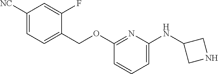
C1([NC])=CC=C(COC2=NC(NC3CNC3)=CC=C2)C(F)=C1
